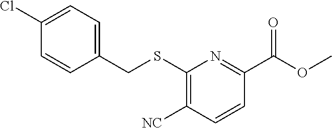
C1(Cl)=CC=C(CSC2=C([NC])C=CC(C(OC)=O)=N2)C=C1
